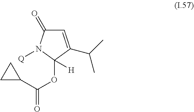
C1=C(C(C)C)C(OC(C2CC2)=O)([H])N([Q])C1=O
